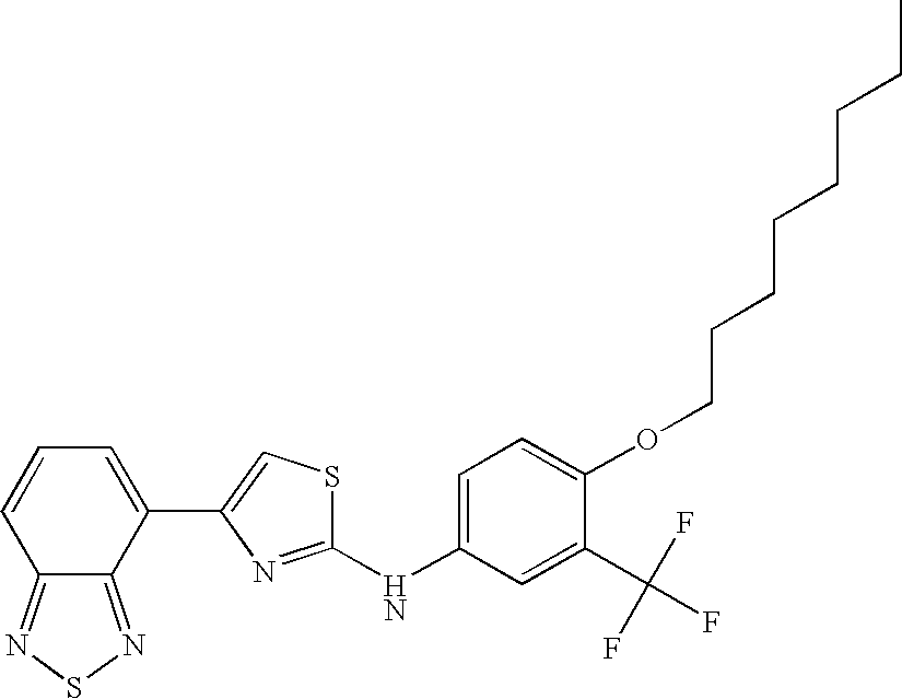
C1(NC2=CC=C(OCCCCCCCC)C(C(F)(F)F)=C2)=NC(C2=CC=CC3=NSN=C23)=CS1
